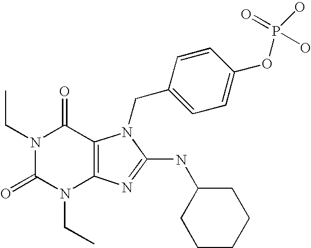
N1(CC)C(=O)N(CC)C2=C(C1=O)N(CC1=CC=C(OP(O)(=O)O)C=C1)C(NC1CCCCC1)=N2
